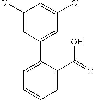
C1=C(C(=O)O)C(C2=CC(Cl)=CC(Cl)=C2)=CC=C1
